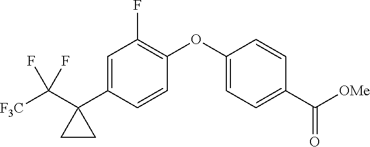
C1=C(C2(C([F3C])(F)F)CC2)C=CC(OC2=CC=C(C([OMe])=O)C=C2)=C1F
